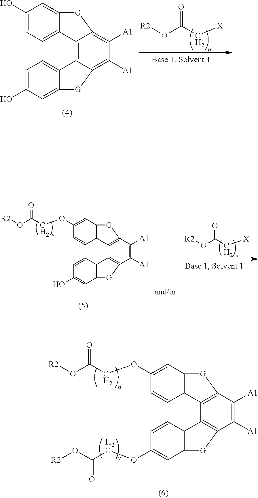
[R2]OC(C[X])=O.C1(O)=CC=C2C(=C1)[G]C1=C([A1])C([A1])=C3C(=C21)C1=CC=C(O)C=C1[G]3.[R2]OC(C[X])=O.C1(OCC(O[R2])=O)=CC2=C(C=C1)C1=C(C([A1])=C([A1])C3=C1C1=C(C=C(O)C=C1)[G]3)[G]2.C1=CC2=C(C=C1OCC(O[R2])=O)[G]C1=C2C2=C(C([A1])=C1[A1])[G]C1=C2C=CC(OCC(O[R2])=O)=C1
